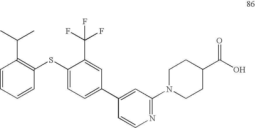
C1=CC=CC(SC2=CC=C(C3=CC(N4CCC(C(=O)O)CC4)=NC=C3)C=C2C(F)(F)F)=C1C(C)C
